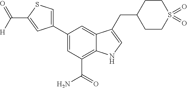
C1(C2=CSC(C([H])=O)=C2)=CC(C(=O)N)=C2C(=C1)C(CC1CCS(=O)(=O)CC1)=CN2
